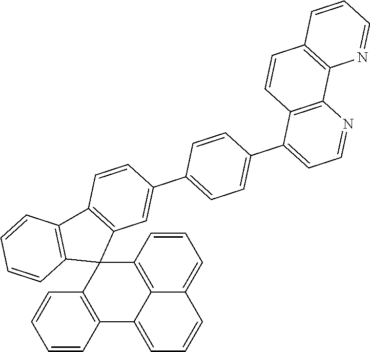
C12=C3C=CC=C1C=CC=C2C1=C(C32C3=C(C4=C2C=CC=C4)C=CC(C2=CC=C(C4=CC=NC5=C4C=CC4=C5N=CC=C4)C=C2)=C3)C=CC=C1
